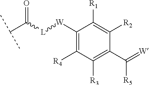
O=C(C(C)C)[L][W]C1=C([R4])C([R3])=C(C([R5])=[W])C([R2])=C1[R1]
